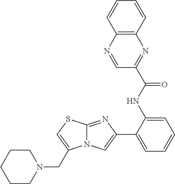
C1(NC(=O)C2=NC3=C(N=C2)C=CC=C3)=CC=CC=C1C1=CN2C(=N1)SC=C2CN1CCCCC1
